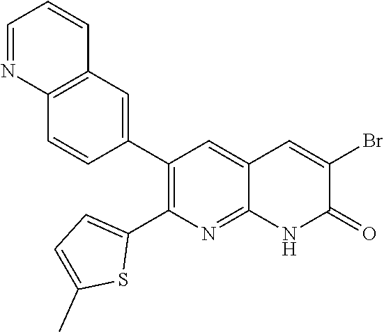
C12=C(C=C(C3=C(C4=CC=C(C)S4)N=C4C(=C3)C=C(Br)C(=O)N4)C=C1)C=CC=N2
